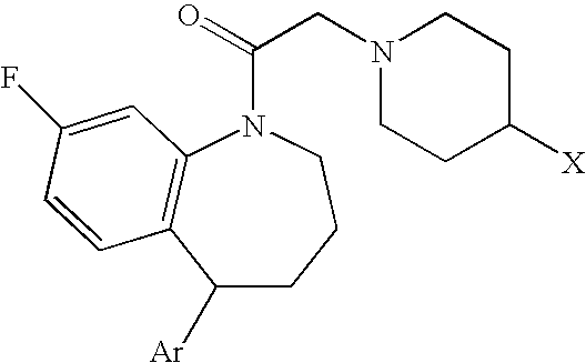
C1([Ar])CCCN(C(=O)CN2CCC([X])CC2)C2=C1C=CC(F)=C2
